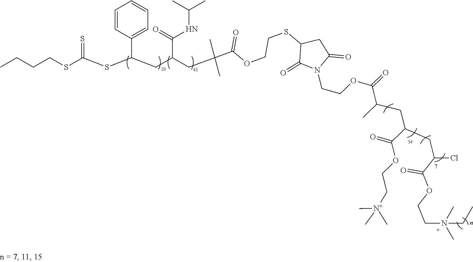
C1=CC(C(SC(SCCCC)=S)CC(CC(C(=O)OCCSC2C(=O)N(CCOC(=O)C(C)CC(CC(Cl)C(OCCN(C)(C)CC)=O)C(=O)OCC[N+](C)(C)C)C(=O)C2)(C)C)C(=O)NC(C)C)=CC=C1
